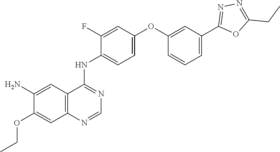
NC1=CC2=C(C=C1OCC)N=CN=C2NC1=CC=C(OC2=CC(C3=NN=C(CC)O3)=CC=C2)C=C1F
